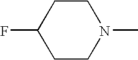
C1CN(C)CCC1F
